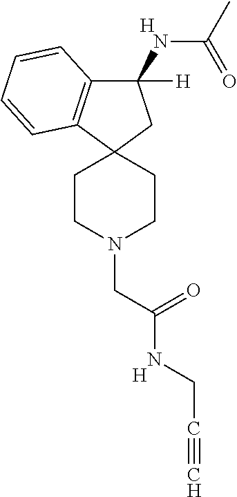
C1(NC(C)=O)([H])C2=C(C3(C1)CCN(CC(NCC#C)=O)CC3)C=CC=C2.[H].[H]
